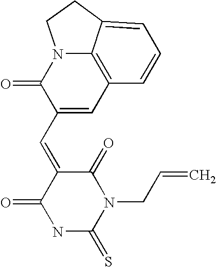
C1(C=C2C(=O)NC(=S)N(CC=C)C2=O)=CC2=C3N(C1=O)CCC3=CC=C2
